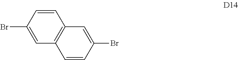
C1=CC(Br)=CC2=C1C=C(Br)C=C2
